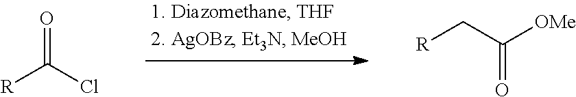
[R]C(Cl)=O.[R]CC([OMe])=O
